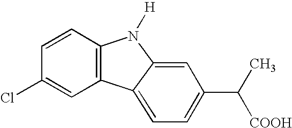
C12=C(C=CC(Cl)=C1)N([H])C1=CC(C(C)[COOH])=CC=C21
